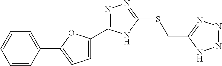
C1=C(C2=NN=C(SCC3=NN=NN3)N2)OC(C2=CC=CC=C2)=C1
